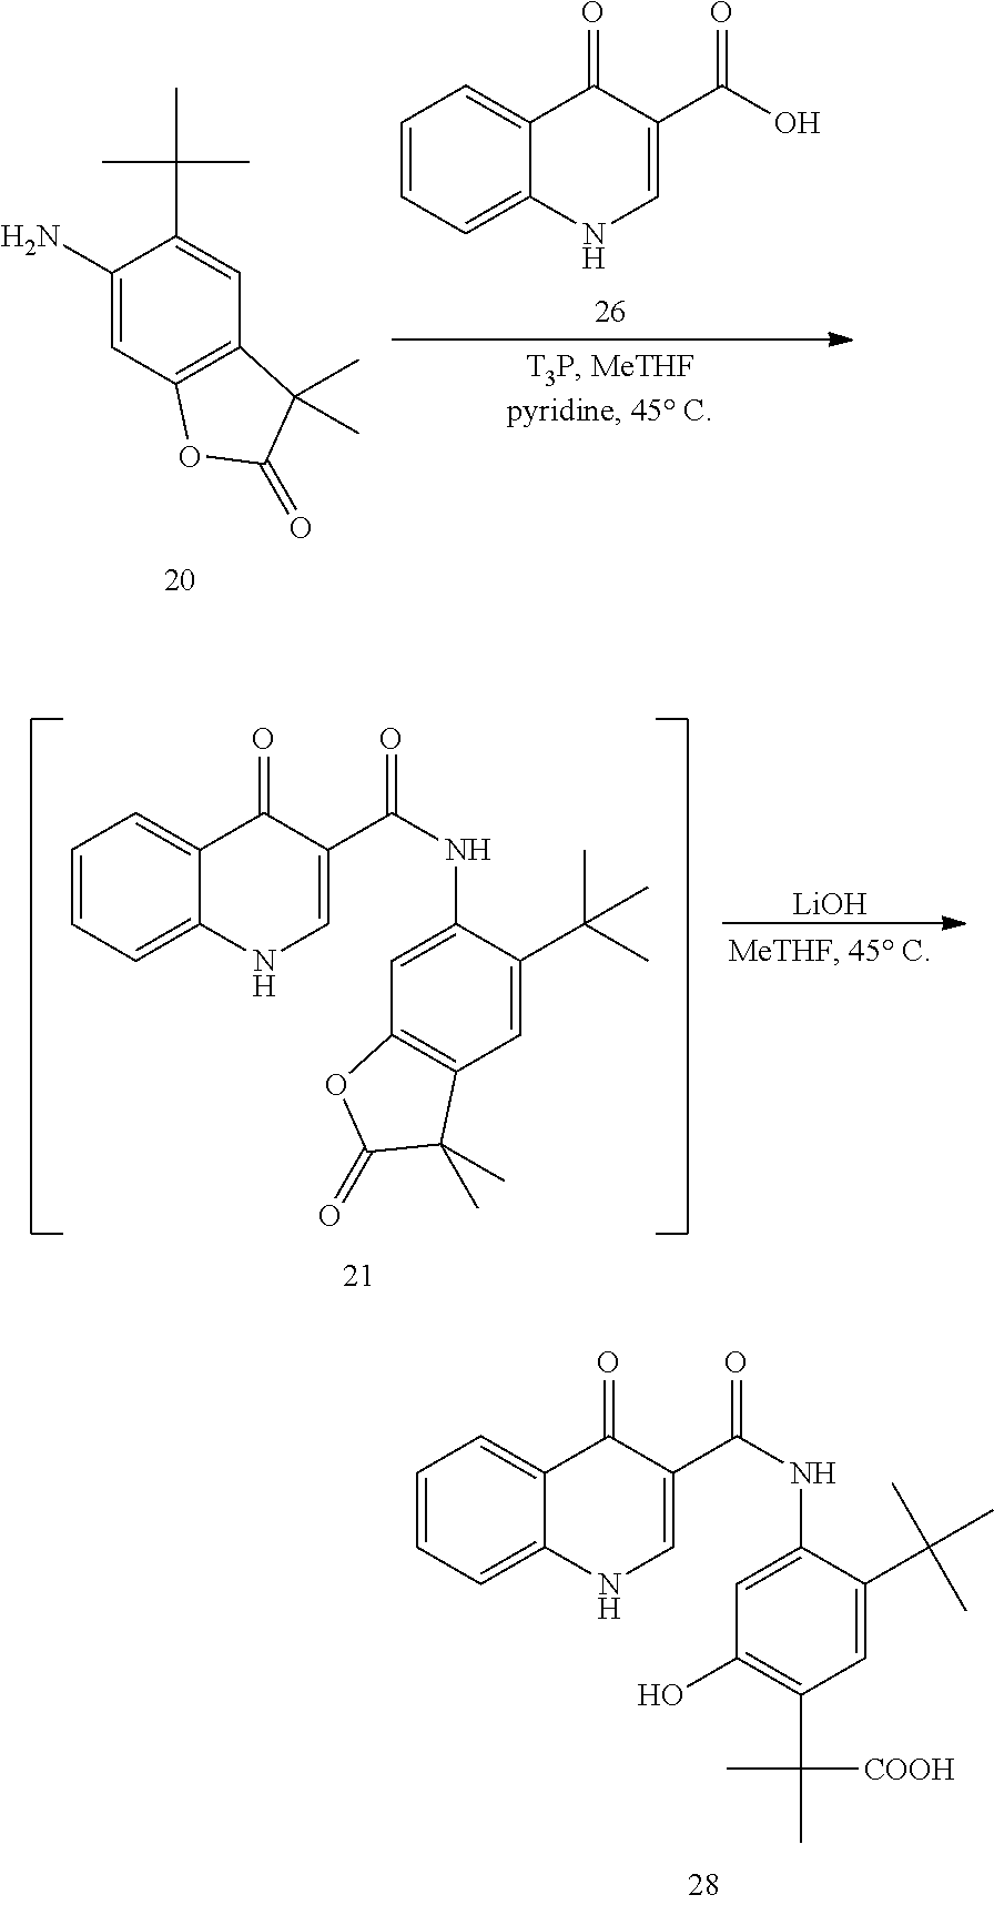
CC(C1=CC2=C(C=C1N)OC(=O)C2(C)C)(C)C.C1=CC=C2C(=C1)C(=O)C(C(O)=O)=CN2.C1=CC=C2C(=C1)C(=O)C(C(NC1=CC3=C(C=C1C(C)(C)C)C(C)(C)C(=O)O3)=O)=CN2.[LiOH].C1=CC=C2C(=C1)C(=O)C(C(NC1=CC(O)=C(C(C)([COOH])C)C=C1C(C)(C)C)=O)=CN2
